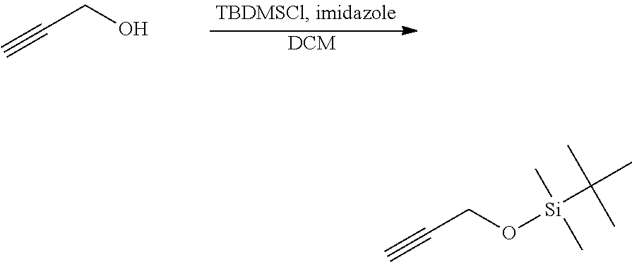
[DCM].C#CCO.C#CCO[Si](C(C)(C)C)(C)C
